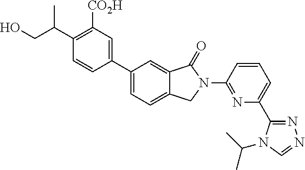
C1(C2=CC=C3C(=C2)C(=O)N(C2=NC(C4=NN=CN4C(C)C)=CC=C2)C3)=CC([CO2H])=C(C(C)CO)C=C1
